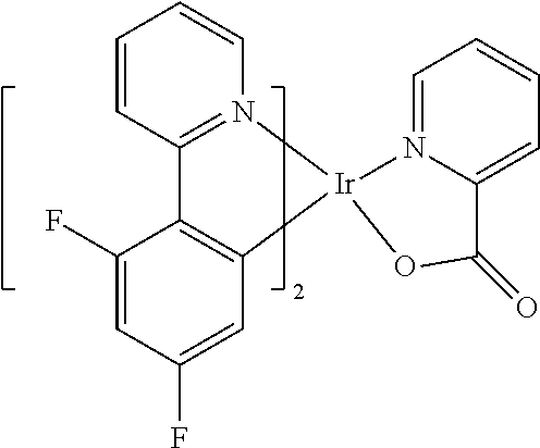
C1=CC2=N(C=C1)[Ir]1(C3=C2C(F)=CC(F)=C3)OC(=O)C2=CC=CC=N12
